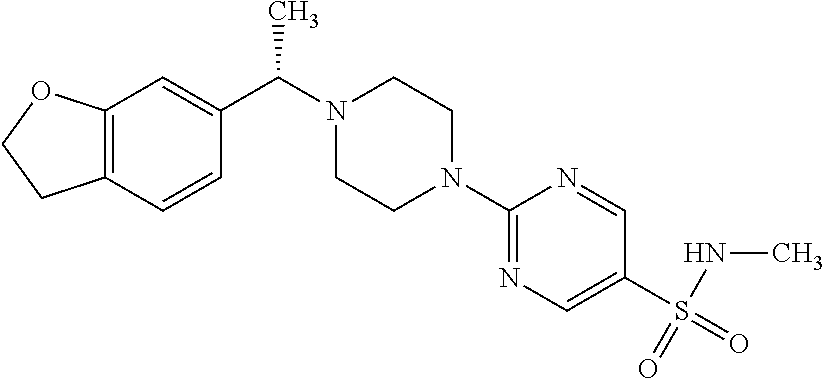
C12=C(C=CC(C(N3CCN(C4=NC=C(S(=O)(=O)NC)C=N4)CC3)C)=C1)CCO2
